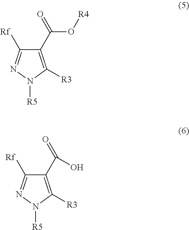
C1(C(O[R4])=O)=C([R3])N([R5])N=C1[Rf].C1(C(O)=O)=C([R3])N([R5])N=C1[Rf]
